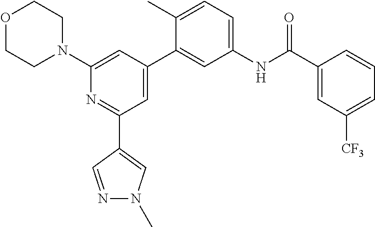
O1CCN(C2=CC(C3=CC(NC(C4=CC([CF3])=CC=C4)=O)=CC=C3C)=CC(C3=CN(C)N=C3)=N2)CC1
